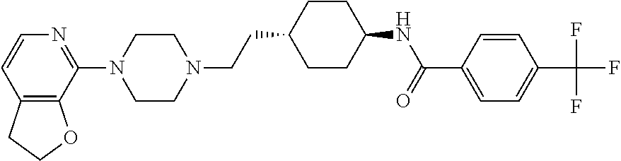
C12=C(C(N3CCN(CCC4CCC(NC(C5=CC=C(C(F)(F)F)C=C5)=O)CC4)CC3)=NC=C1)OCC2
